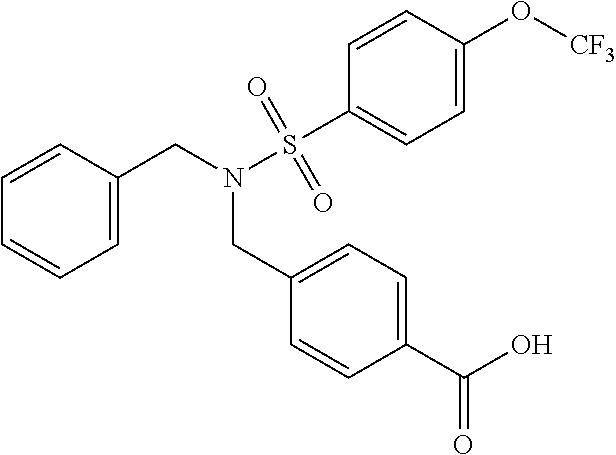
C1=C(CN(S(=O)(=O)C2=CC=C(O[CF3])C=C2)CC2=CC=C(C(O)=O)C=C2)C=CC=C1
